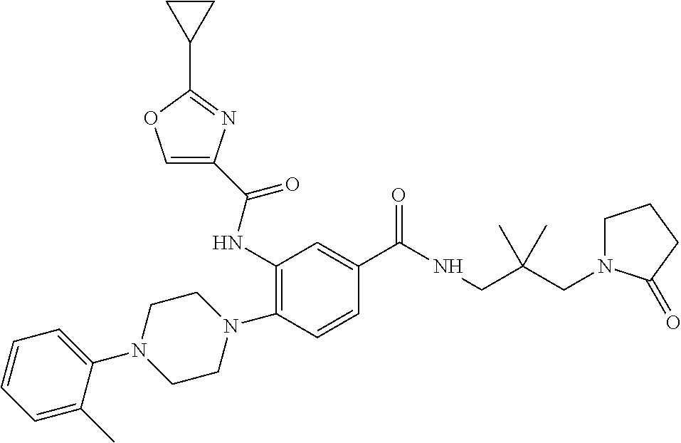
C1(N2CCN(C3=C(NC(=O)C4=COC(C5CC5)=N4)C=C(C(NCC(CN4CCCC4=O)(C)C)=O)C=C3)CC2)=CC=CC=C1C
